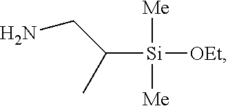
C(C([Si]([OEt])([Me])[Me])C)N
